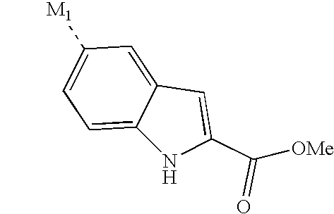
C1([M1])=CC=C2C(=C1)C=C(C([OMe])=O)N2
